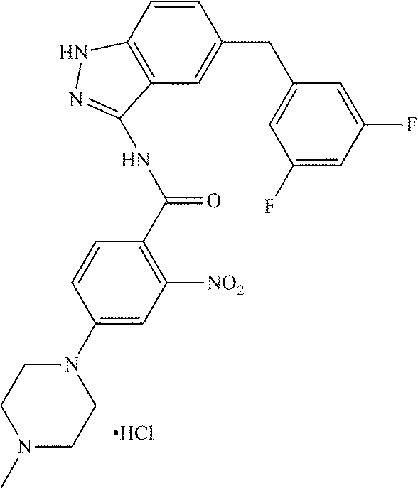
C12=C(C=CC(CC3=CC(F)=CC(F)=C3)=C1)NN=C2NC(=O)C1=C([NO2])C=C(N2CCN(C)CC2)C=C1.Cl
